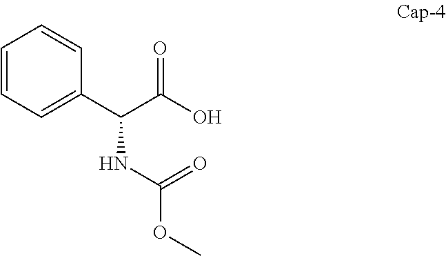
C1=CC=C(C(C(=O)O)NC(OC)=O)C=C1
